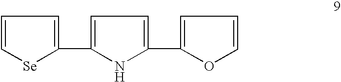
C1=C[Se]C(C2=CC=C(C3=CC=CO3)N2)=C1
